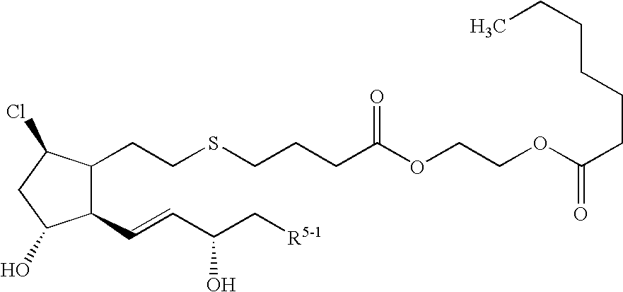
C1(C=CC(C[R5-1])O)C(CCSCCCC(OCCOC(CCCCCC)=O)=O)C(Cl)CC1O
